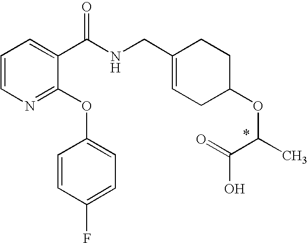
C1=CN=C(OC2=CC=C(F)C=C2)C(C(NCC2=CCC(OC(C(O)=O)C)CC2)=O)=C1
